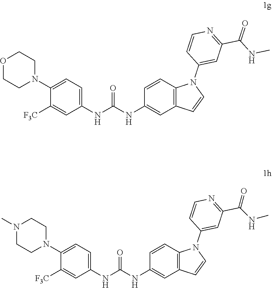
O1CCN(C2=CC=C(NC(NC3=CC4=C(C=C3)N(C3=CC(C(=O)NC)=NC=C3)C=C4)=O)C=C2[F3C])CC1.C1CN(C)CCN1C1=CC=C(NC(NC2=CC3=C(C=C2)N(C2=CC(C(=O)NC)=NC=C2)C=C3)=O)C=C1[F3C]
